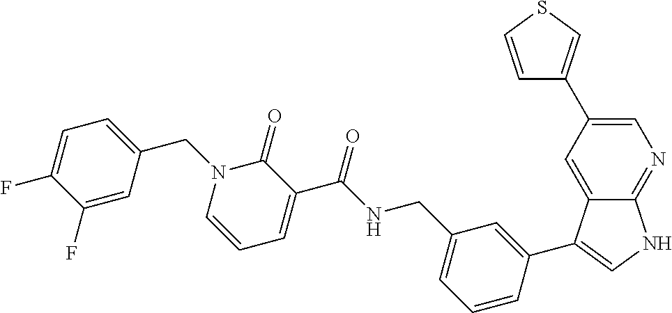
C1(F)=CC(CN2C=CC=C(C(NCC3=CC=CC(C4=CNC5=NC=C(C6=CSC=C6)C=C54)=C3)=O)C2=O)=CC=C1F
